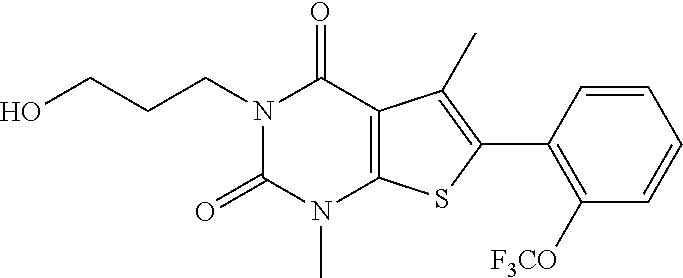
N1(CCCO)C(=O)N(C)C2=C(C1=O)C(C)=C(C1=C([F3CO])C=CC=C1)S2
